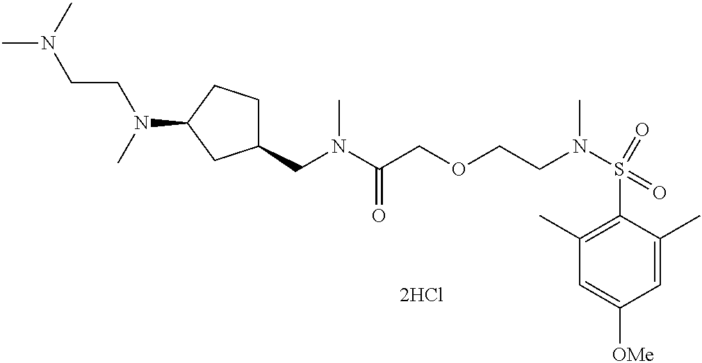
CN(C)CCN(C1CC(CN(C(COCCN(S(=O)(C2=C(C)C=C([OMe])C=C2C)=O)C)=O)C)CC1)C
